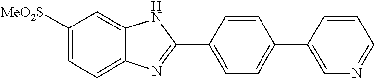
C1([MeO2S])=CC=C2C(=C1)NC(C1=CC=C(C3=CN=CC=C3)C=C1)=N2
